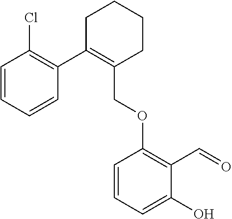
C1C(C2=C(Cl)C=CC=C2)=C(COC2=C(C=O)C(O)=CC=C2)CCC1
